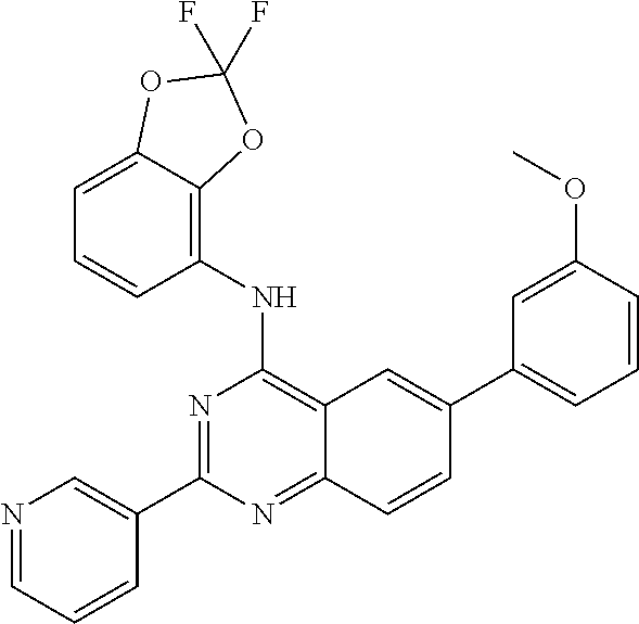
N1=CC=CC(C2=NC(NC3=C4C(=CC=C3)OC(F)(F)O4)=C3C(=N2)C=CC(C2=CC=CC(OC)=C2)=C3)=C1
